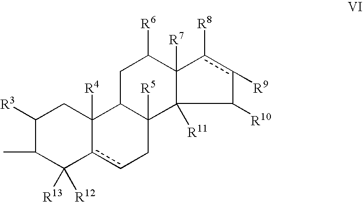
C1([R3])C(C)C([R13])([R12])c2cCC3([R5])C(C2([R4])C1)CC([R6])C1([R7])c([R8])c([R9])C([R10])C31[R11]
